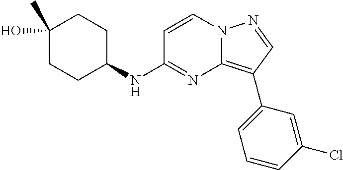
C1(C)(O)CCC(NC2=NC3=C(C4=CC=CC(Cl)=C4)C=NN3C=C2)CC1
